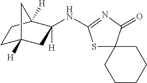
C1C2([H])CC([H])(NC3=NC(=O)C4(S3)CCCCC4)C([H])(C1)C2
